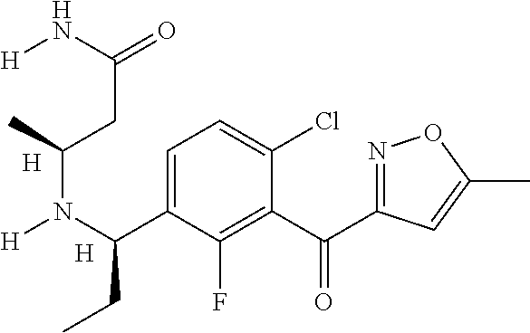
C1=C(C(N([H])C(C)CC(=O)N[H])CC)C(F)=C(C(=O)C2=NOC(C)=C2)C(Cl)=C1.[H].[H]
